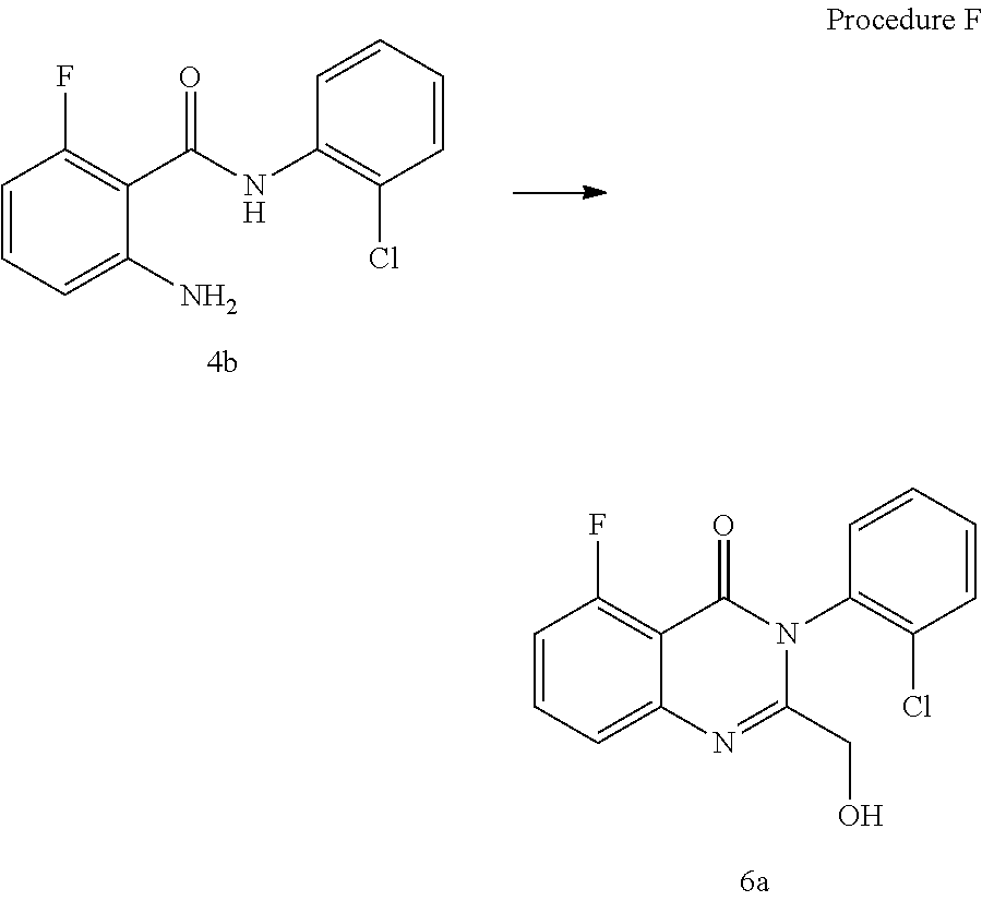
C1=CC=C2C(=C1F)C(=O)N(C1=C(Cl)C=CC=C1)C(CO)=N2.C1=CC=C(N)C(C(NC2=C(Cl)C=CC=C2)=O)=C1F
